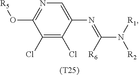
C1(Cl)=C(Cl)C(N=C(N([R1])[R2])[R6])=CN=C1O[R5].[(T25)]
